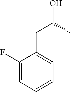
C1(F)=CC=CC=C1CC(O)C
